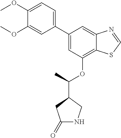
COC1=CC=C(C2=CC(OC(C3CC(=O)NC3)C)=C3C(=C2)N=CS3)C=C1OC
